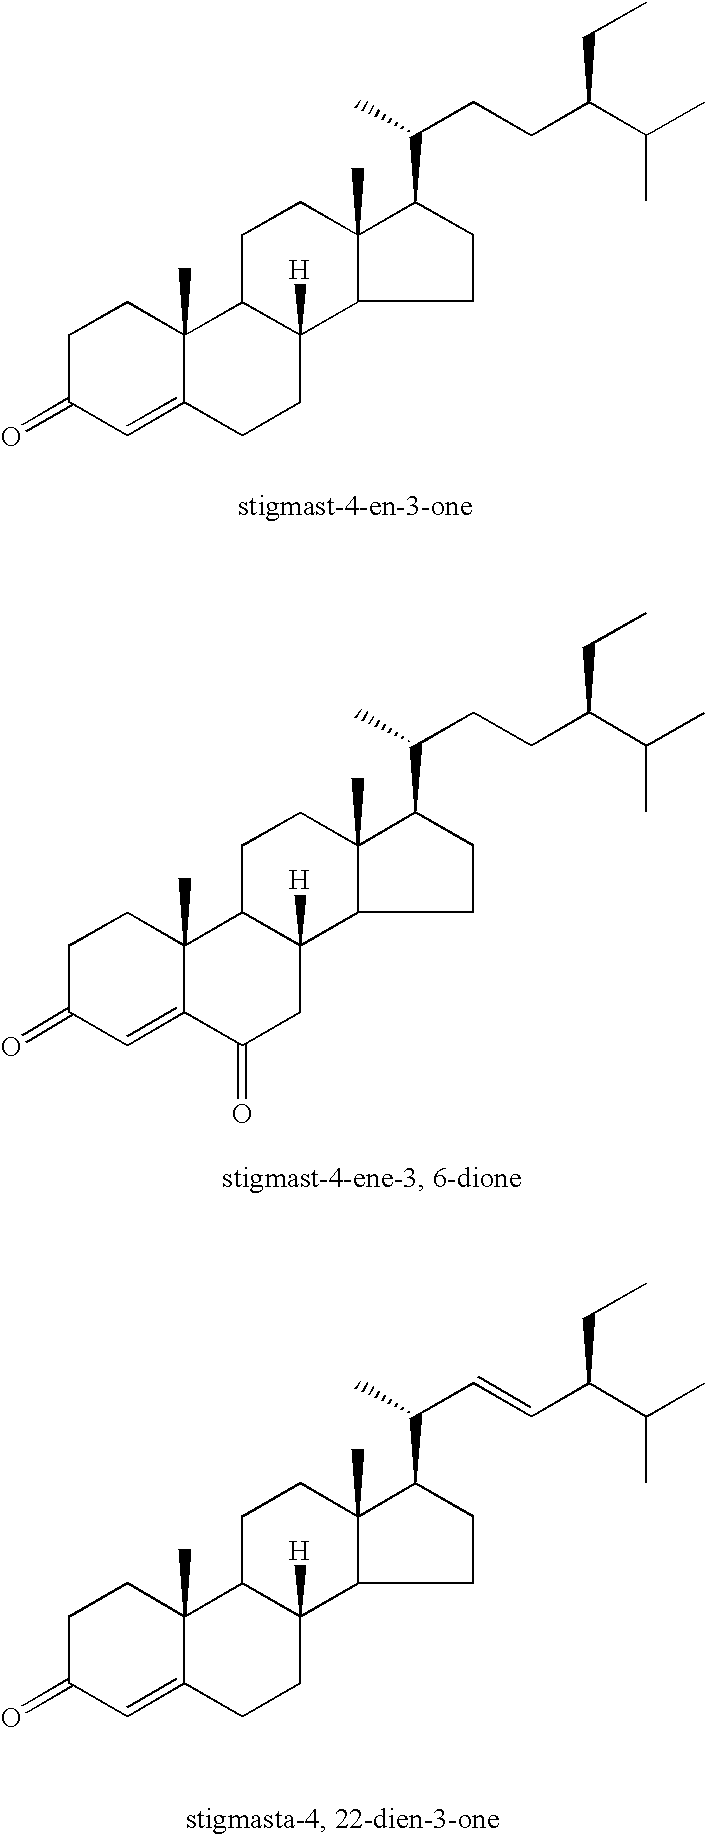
C1C(=O)C=C2C(C)(C1)C1C([H])(CC2)C2C(C)(CC1)C(C(CCC(C(C)C)CC)C)CC2.C1C(=O)C=C2C(C)(C1)C1C([H])(CC2=O)C2C(C)(CC1)C(C(CCC(C(C)C)CC)C)CC2.C1C(=O)C=C2C(C)(C1)C1C([H])(CC2)C2C(C)(CC1)C(C(C=CC(C(C)C)CC)C)CC2
